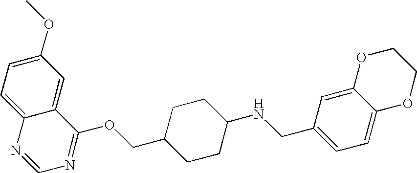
C1(OC)=CC=C2C(=C1)C(OCC1CCC(NCC3=CC=C4C(=C3)OCCO4)CC1)=NC=N2
